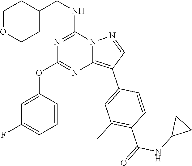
C1OCCC(CNC2=NC(OC3=CC(F)=CC=C3)=NC3=C(C4=CC(C)=C(C(=O)NC5CC5)C=C4)C=NN23)C1
